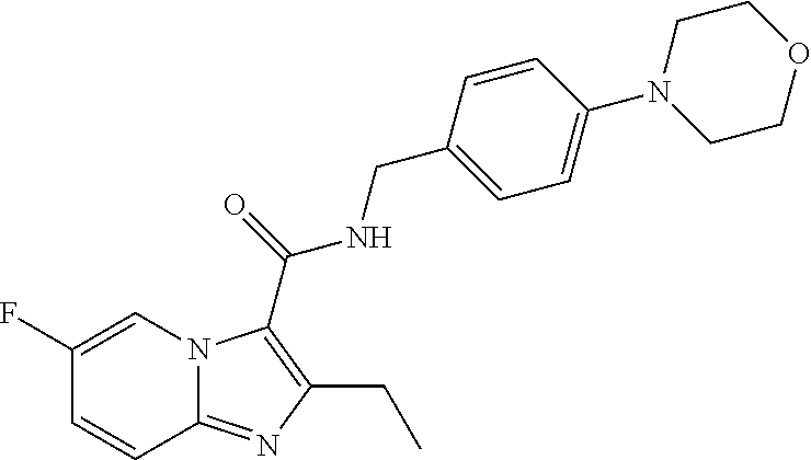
C1(F)=CN2C(=NC(CC)=C2C(=O)NCC2=CC=C(N3CCOCC3)C=C2)C=C1
